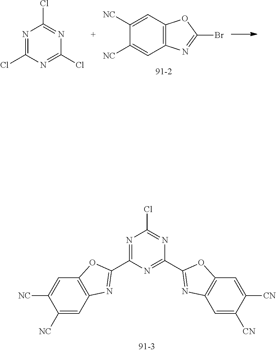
C1([NC])=CC2=C(C=C1[NC])N=C(Br)O2.N1=C(Cl)N=C(Cl)N=C1Cl.N1=C(C2=NC3=C(O2)C=C([NC])C([NC])=C3)N=C(C2=NC3=C(O2)C=C([CN])C([CN])=C3)N=C1Cl
